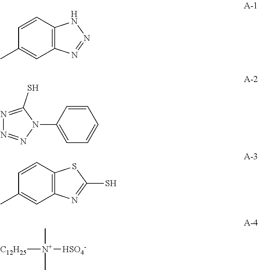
C1=CC2=C(C=C1C)N=NN2.N1=C(S)N(C2=CC=CC=C2)N=N1.C1=CC2=C(C=C1C)N=C(S)S2.C[N+]([C12H25])([HSO4-])C
